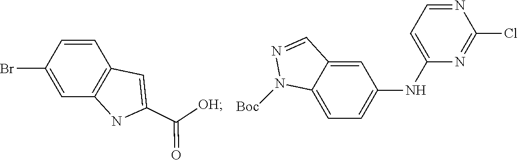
C12=C(C=CC(Br)=C1)C=C(C(=O)[OH])N2.N1=CC2=CC(NC3=CC=NC(Cl)=N3)=CC=C2N1[Boc]
